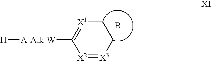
[X2]1=[X3]CC[X1]=C1[A-Alk-W][H].B
